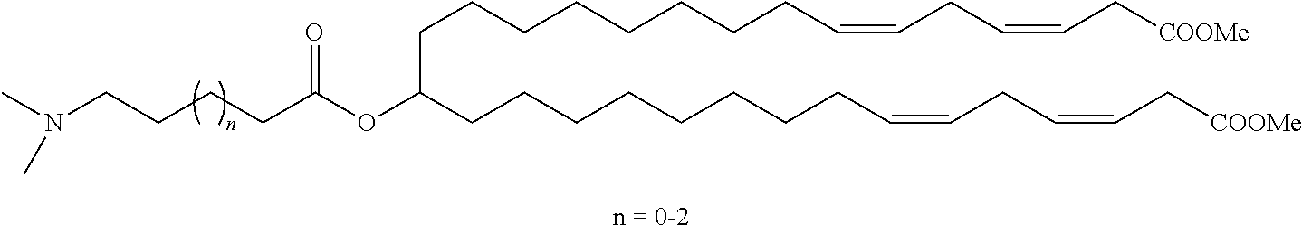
C(CCCCCCCC=CCC=CC[COOMe])C(CCCCCCCCC=CCC=CC[COOMe])OC(CCCCN(C)C)=O
